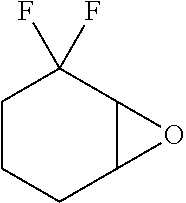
C1CCC2C(C1(F)F)O2
